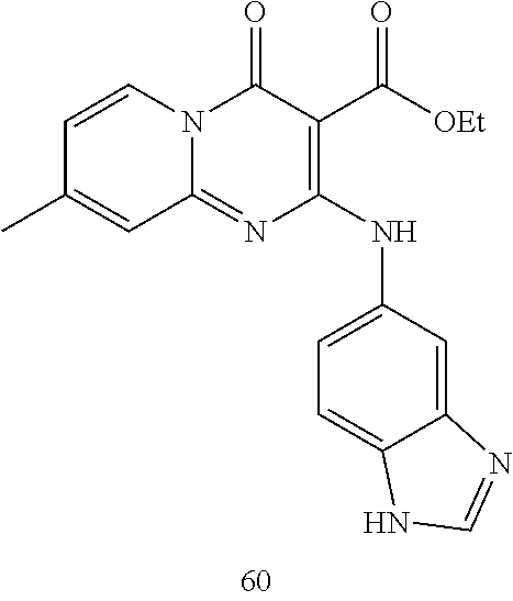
C1=CC(C)=CC2=NC(NC3=CC=C4C(=C3)N=CN4)=C(C([OEt])=O)C(=O)N12
